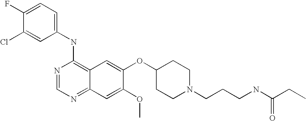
C1=C(Cl)C(F)=CC=C1NC1=C2C(=NC=N1)C=C(OC)C(OC1CCN(CCCNC(CC)=O)CC1)=C2
